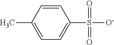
CC1=CC=C(S(=O)(=O)[O-])C=C1
